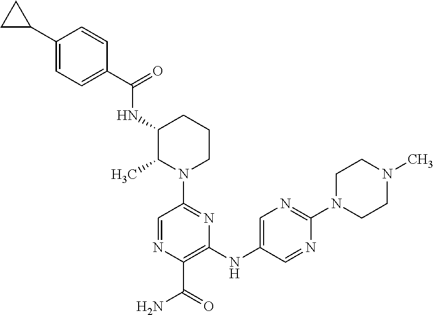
C1(C2CC2)=CC=C(C(=O)NC2C(C)N(C3=NC(NC4=CN=C(N5CCN(C)CC5)N=C4)=C(C(=O)N)N=C3)CCC2)C=C1
